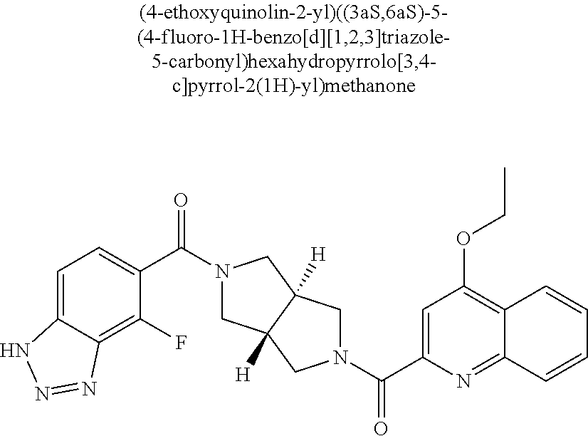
C1=C2C(=C(F)C(C(N3CC4([H])C([H])(C3)CN(C(=O)C3=CC(OCC)=C5C(=N3)C=CC=C5)C4)=O)=C1)N=NN2
